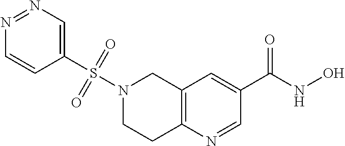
C12=C(N=CC(C(NO)=O)=C1)CCN(S(C1=CN=NC=C1)(=O)=O)C2
